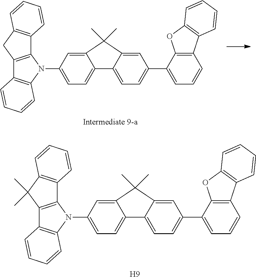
C1=C2C(=CC=C1N1C3=C(C4=C1C=CC=C4)CC1=C3C=CC=C1)C1=CC=C(C3=CC=CC4=C3OC3=C4C=CC=C3)C=C1C2(C)C.C1=C2C(=CC=C1N1C3=C(C4=C1C=CC=C4)C(C)(C)C1=C3C=CC=C1)C1=CC=C(C3=CC=CC4=C3OC3=C4C=CC=C3)C=C1C2(C)C.[H9]
